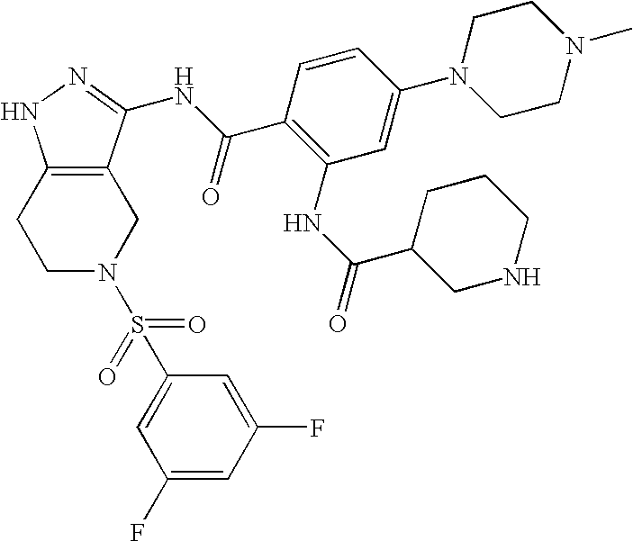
C1N(S(=O)(=O)C2=CC(F)=CC(F)=C2)CC2=C(C1)NN=C2NC(C1=C(NC(=O)C2CNCCC2)C=C(N2CCN(C)CC2)C=C1)=O
